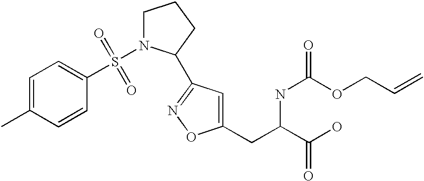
C1=C(C)C=CC(S(=O)(=O)N2CCCC2C2=NOC(CC(C(O)=O)NC(OCC=C)=O)=C2)=C1
